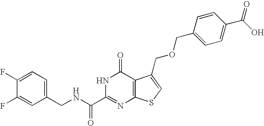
C1(CNC(C2=NC3=C(C(=O)N2)C(COCC2=CC=C(C(O)=O)C=C2)=CS3)=O)=CC=C(F)C(F)=C1
